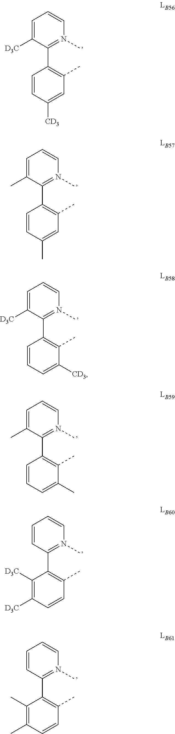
C1=CC(C)=CC(C)=C1C1=N(C)C=CC=C1C.C1=CC([CD3])=CC(C)=C1C1=N(C)C=CC=C1[D3C].C1=CC=C([CD3])C(C)=C1C1=N(C)C=CC=C1[D3C].C1=CC=C(C)C(C)=C1C1=N(C)C=CC=C1C.C1([D3C])=C([D3C])C=CC(C)=C1C1=N(C)C=CC=C1.C1(C)=C(C)C=CC(C)=C1C1=N(C)C=CC=C1
